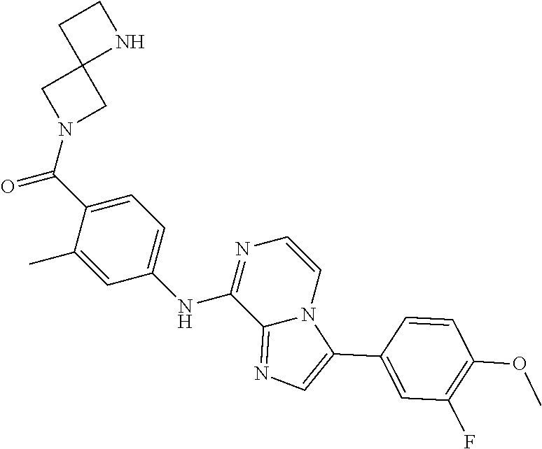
C1=CN=C(NC2=CC=C(C(N3CC4(C3)NCC4)=O)C(C)=C2)C2=NC=C(C3=CC(F)=C(OC)C=C3)N12
